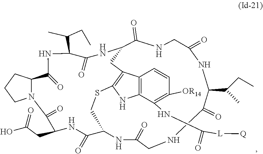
C12=C(C(NC([L][Q])=O)=C([OR14])C=C1)NC1=C2CC2NC(=O)C(C(C)CC)NC(=O)C3N(CCC3)C(=O)C(CC(O)=O)NC(=O)C(NC(=O)CNC(=O)C(C(C)CC)NC(=O)CNC2=O)CS1
